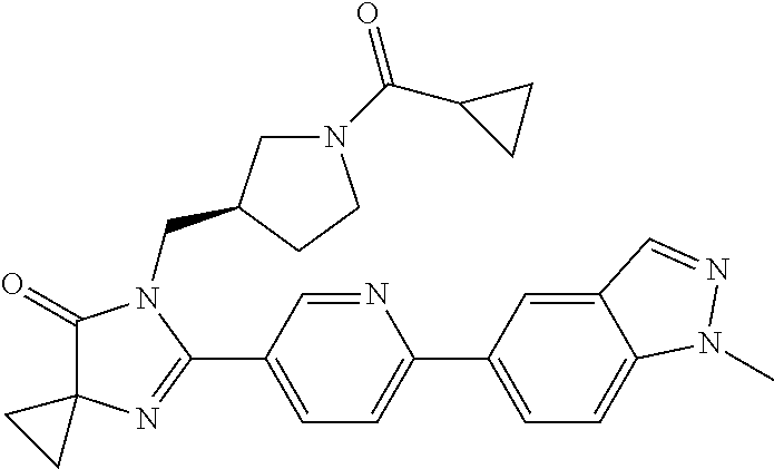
C1(=O)C2(N=C(C3=CC=C(C4=CC=C5C(=C4)C=NN5C)N=C3)N1CC1CN(C(C3CC3)=O)CC1)CC2
